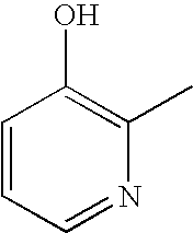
C1=CC=NC(C)=C1O
